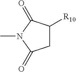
C1C([R10])C(=O)N(C)C1=O
